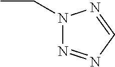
N1(CC)N=NC=N1
